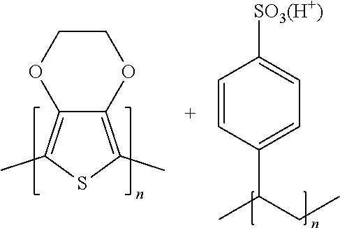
C12=C(C)SC(C)=C1OCCO2.C1=CC(C(CC)C)=CC=C1[SO3(H+)]
